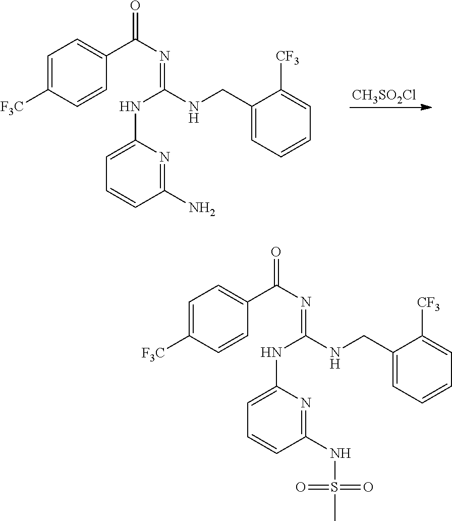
[CH3SO2Cl].C1=C([F3C])C=CC(C(=O)N=C(NC2=CC=CC(N)=N2)NCC2=CC=CC=C2[CF3])=C1.C1=C([F3C])C=CC(C(=O)N=C(NC2=CC=CC(NS(=O)(=O)C)=N2)NCC2=CC=CC=C2[CF3])=C1
